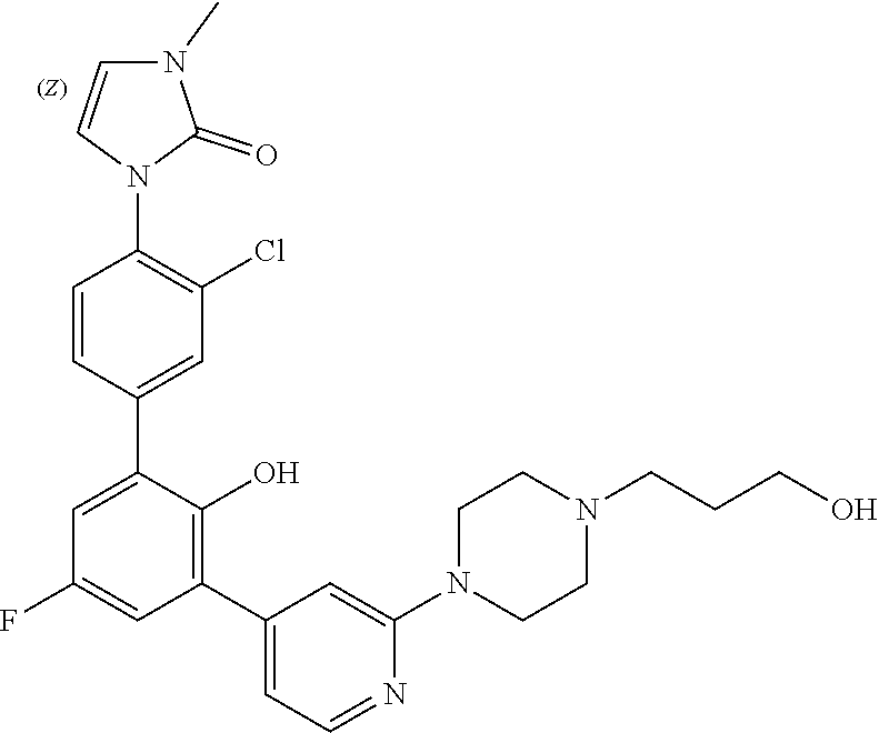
C1CN(C2=CC(C3=C(O)C(C4=CC(Cl)=C(N5C=CN(C)C5=O)C=C4)=CC(F)=C3)=CC=N2)CCN1CCCO
